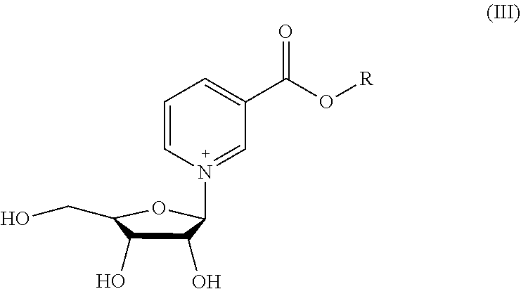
C1=CN(C2C(O)C(O)C(CO)O2)=CC(C(O[R])=O)=C1
